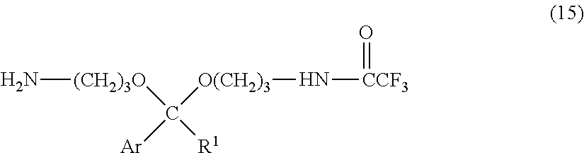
N[(CH2)3O]C([O(CH2)3]N[CCF3]=O)([Ar])[R1]
